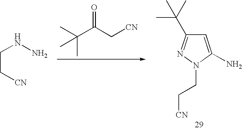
C(C[CN])NN.CC(C(C[CN])=O)(C)C.C(N1C(N)=CC(C(C)(C)C)=N1)C[CN]
